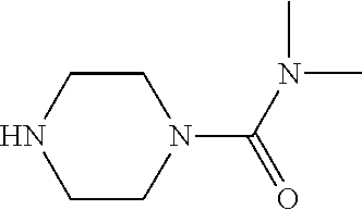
N1(C(N(C)C)=O)CCNCC1
